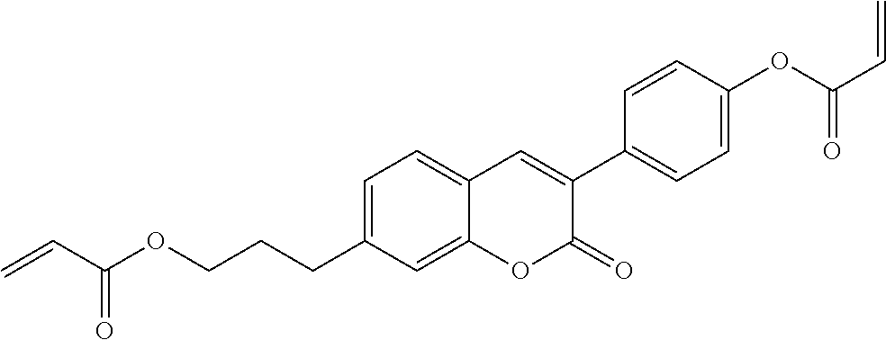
C(C(=O)OCCCC1=CC=C2C(=C1)OC(=O)C(C1=CC=C(OC(C=C)=O)C=C1)=C2)=C
